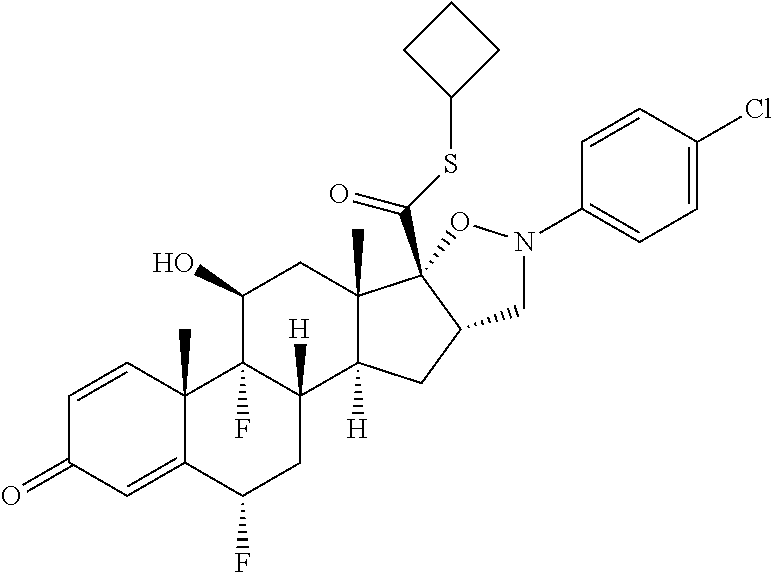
C1=CC2(C)C(=CC1=O)C(F)CC1([H])C2(F)C(O)CC2(C)C1([H])CC1C2(C(SC2CCC2)=O)ON(C2=CC=C(Cl)C=C2)C1
